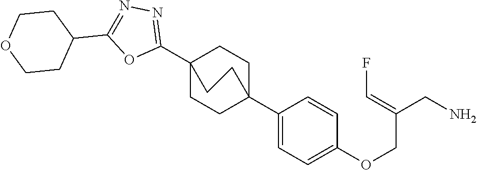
C1(C23CCC(C4=CC=C(OCC(CN)=CF)C=C4)(CC2)CC3)=NN=C(C2CCOCC2)O1
